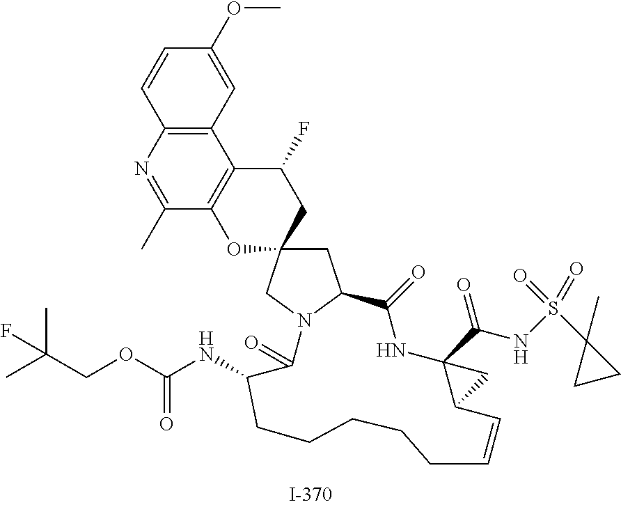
C1=CC2=C(C=C1OC)C1=C(C(C)=N2)OC2(CC1F)CC1N(C2)C(=O)C(NC(=O)OCC(C)(C)F)CCCCCC=CC2C(C(NS(C3(C)CC3)(=O)=O)=O)(NC1=O)C2
